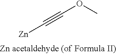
C(OC)#C[Zn]
